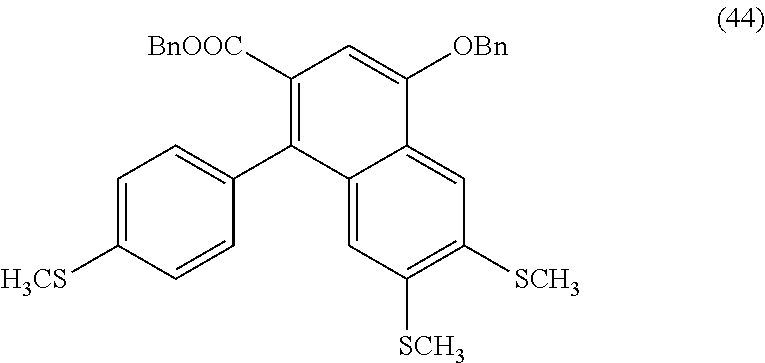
C1=C([H3CS])C=CC(C2=C([BnOOC])C=C([OBn])C3=CC([SCH3])=C([SCH3])C=C23)=C1
